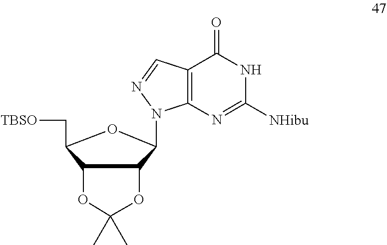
C1([NHibu])=NC2=C(C(=O)N1)C=NN2C1C2C(C(C[TBSO])O1)OC(C)(C)O2
